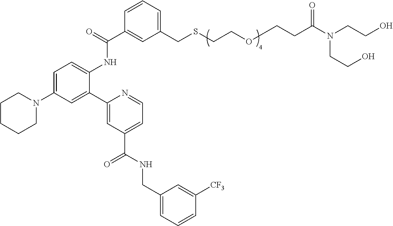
C1=C(N2CCCCC2)C=C(C2=CC(C(NCC3=CC=CC([CF3])=C3)=O)=CC=N2)C(NC(C2=CC(CSCCOCCC(N(CCO)CCO)=O)=CC=C2)=O)=C1
